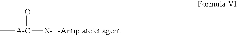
C[A-C]([X-L-Antiplatelet agent])=O
